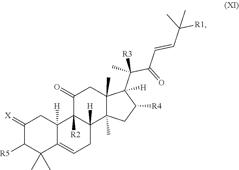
C1(=[X])C([R5])C(C)(C)C2=CCC3([H])C([R2])(C2([H])C1)C(=O)CC1(C)C3(C)CC([R4])C1(C(C(=O)C=CC([R1])(C)C)([R3])C)[H]
